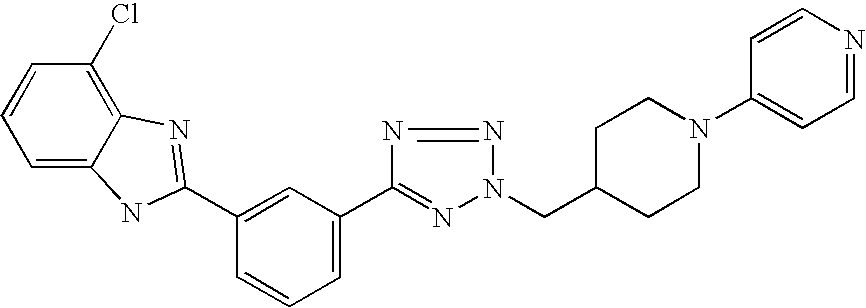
C1=C2C(=C(Cl)C=C1)N=C(C1=CC(C3=NN(CC4CCN(C5=CC=NC=C5)CC4)N=N3)=CC=C1)N2
